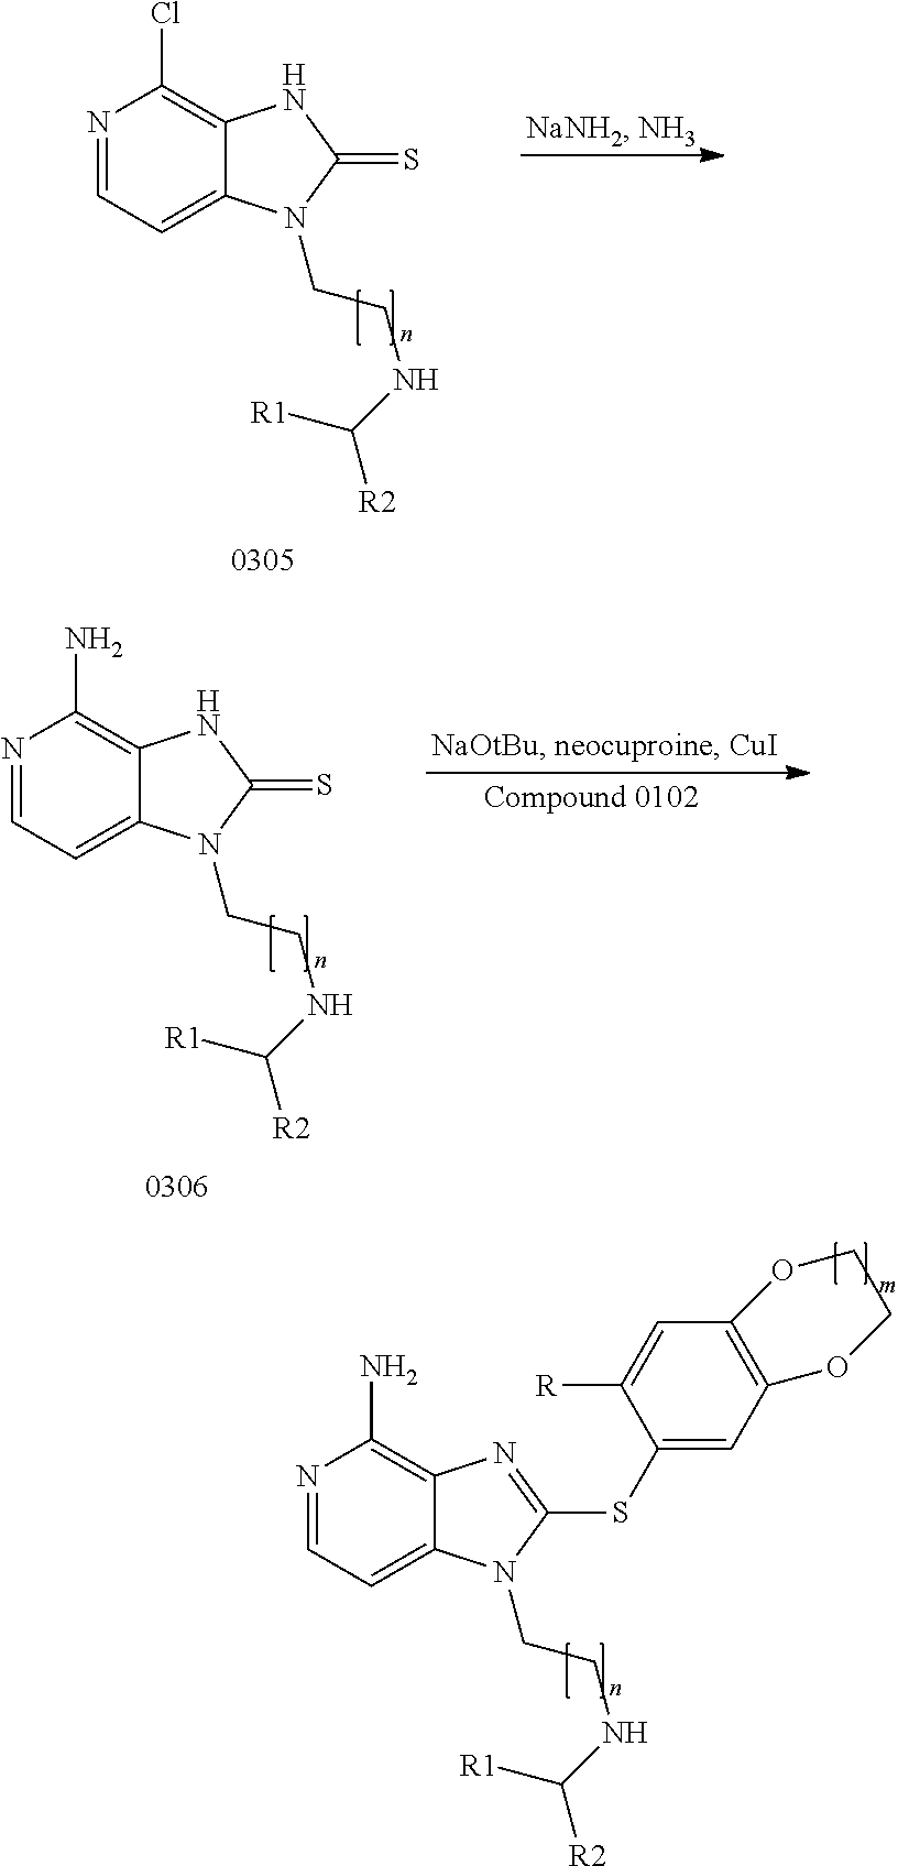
C1=C(SC2=NC3=C(N)N=CC=C3N2CCNC([R1])[R2])C([R])=CC2=C1OCCO2.N1=CC=C2C(=C1Cl)NC(=S)N2CCNC([R1])[R2].N1=CC=C2C(=C1N)NC(=S)N2CCNC([R1])[R2]
